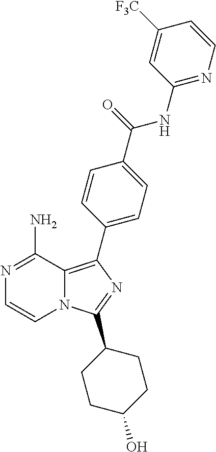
N1=C(NC(C2=CC=C(C3=C4N(C=CN=C4N)C(C4CCC(O)CC4)=N3)C=C2)=O)C=C([F3C])C=C1
